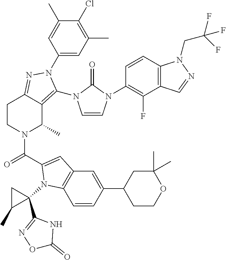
C1(Cl)=C(C)C=C(N2C(N3C=CN(C4=C(F)C5=C(C=C4)N(CC(F)(F)F)N=C5)C3=O)=C3C(C)N(C(=O)C4=CC5=C(C=CC(C6CCOC(C)(C)C6)=C5)N4C4(C5=NOC(=O)N5)CC4C)CCC3=N2)C=C1C
